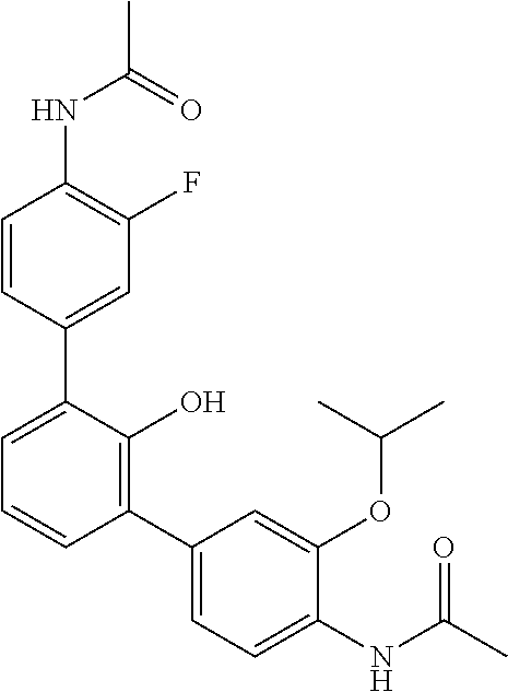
C1(NC(C)=O)=C(F)C=C(C2=CC=CC(C3=CC=C(NC(C)=O)C(OC(C)C)=C3)=C2O)C=C1
